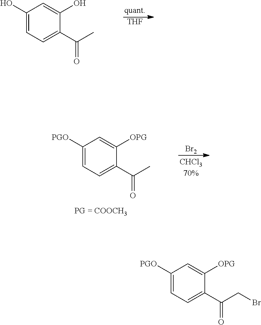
[THF].C1(O)=CC=C(C(=O)C)C(O)=C1.C1([PGO])=CC=C(C(=O)C)C([OPG])=C1.[Br2].C1([PGO])=CC=C(C(=O)CBr)C([OPG])=C1
